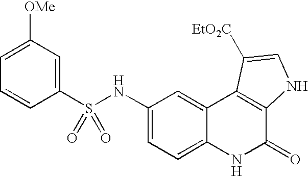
S(C1=CC([OMe])=CC=C1)(NC1=CC=C2C(=C1)C1=C(C(=O)N2)NC=C1[EtO2C])(=O)=O
